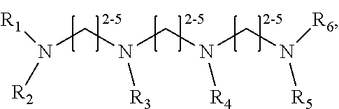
N(CN(CN(CN([R5])[R6])[R4])[R3])([R2])[R1]
